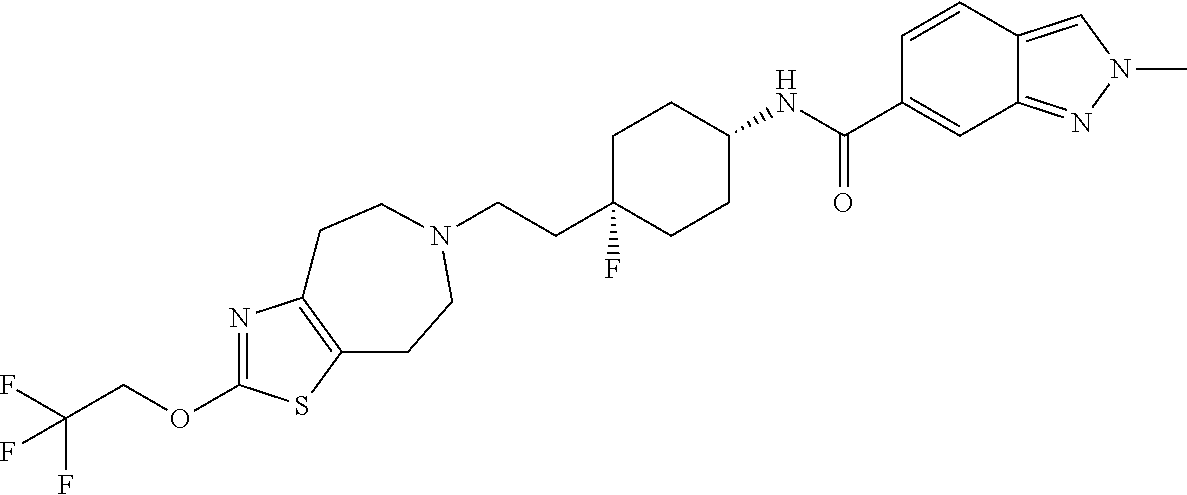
C(CC1(F)CCC(NC(C2=CC3=NN(C)C=C3C=C2)=O)CC1)N1CCC2=C(N=C(OCC(F)(F)F)S2)CC1
